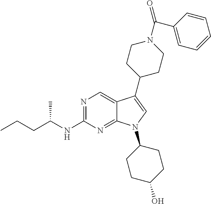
N1=C(NC(CCC)C)N=C2C(=C1)C(C1CCN(C(=O)C3=CC=CC=C3)CC1)=CN2C1CCC(O)CC1
